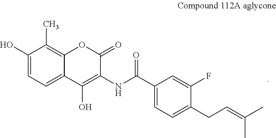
C1=C(O)C(C)=C2C(=C1)C(O)=C(NC(C1=CC=C(CC=C(C)C)C(F)=C1)=O)C(=O)O2
